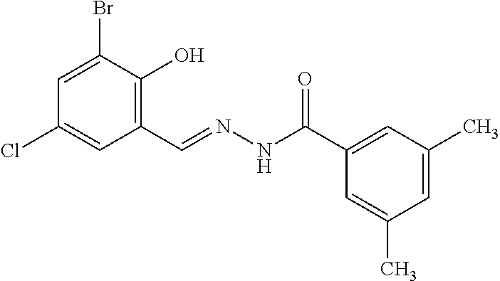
C1=C(Br)C(O)=C(C=NNC(C2=CC(C)=CC(C)=C2)=O)C=C1Cl
